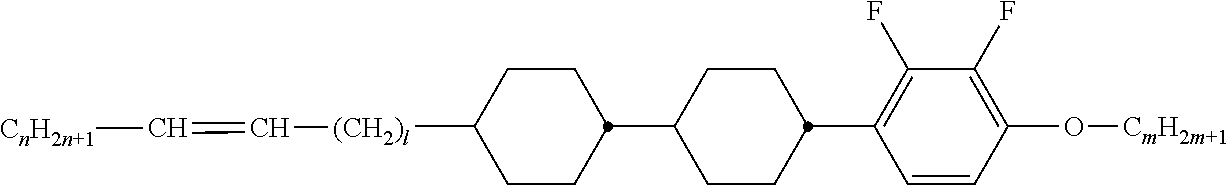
C1(F)=C(C2CCC(C3CCC([(CH2)l]C=C[CnH2n+1])CC3)CC2)C=CC(O[CmH2m+1])=C1F
